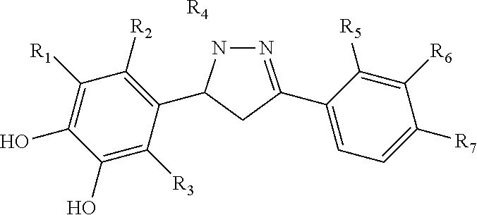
N1=C(C2=CC=C([R7])C([R6])=C2[R5])CC(C2=C([R2])C([R1])=C(O)C(O)=C2[R3])N1.[R4]
